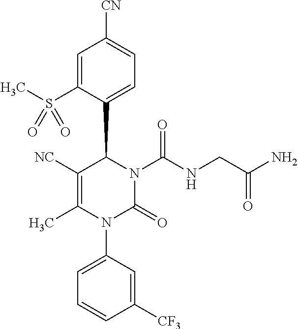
C1=C(S(C)(=O)=O)C(C2C([NC])=C(C)N(C3=CC=CC([CF3])=C3)C(=O)N2C(NCC(N)=O)=O)=CC=C1[CN]
